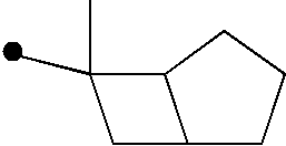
C12CCCC1C(C)(C)C2
